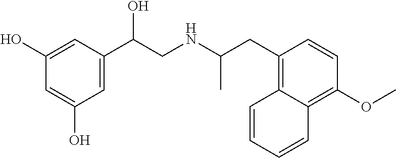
C1=C(C(CNC(CC2=C3C(=C(OC)C=C2)C=CC=C3)C)O)C=C(O)C=C1O
